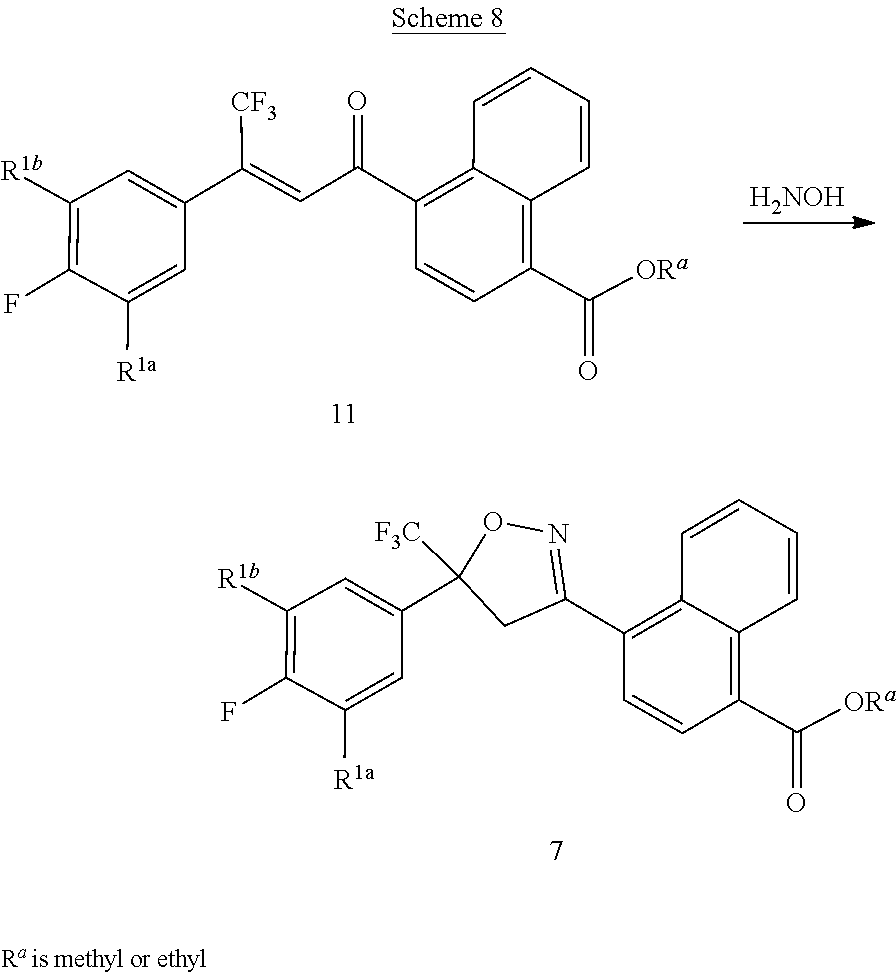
C1(C(=O)[ORa])=C2C(=C(C3=NOC(C4=CC([R1b])=C(F)C([R1a])=C4)([F3C])C3)C=C1)C=CC=C2.C1(C(=O)[ORa])=C2C(=C(C(C=C(C3=CC([R1b])=C(F)C([R1a])=C3)[CF3])=O)C=C1)C=CC=C2.[H2NOH]
